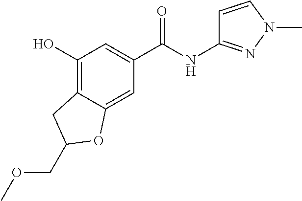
C1(O)=C2C(=CC(C(NC3=NN(C)C=C3)=O)=C1)OC(COC)C2
